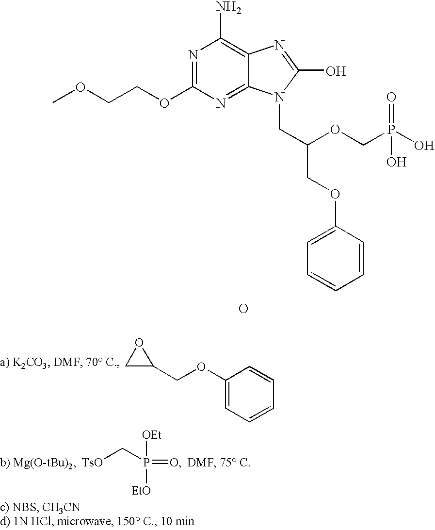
N1=C(OCCOC)N=C2C(=C1N)N=C(O)N2CC(OCP(O)(=O)O)COC1=CC=CC=C1.O.[TsO]CP([OEt])(=O)[EtO].C1C(COC2=CC=CC=C2)O1
